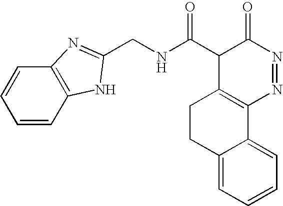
C1=CC2=C(C=C1)N=C(CNC(C1C3=C(C4=CC=CC=C4CC3)N=NC1=O)=O)N2
